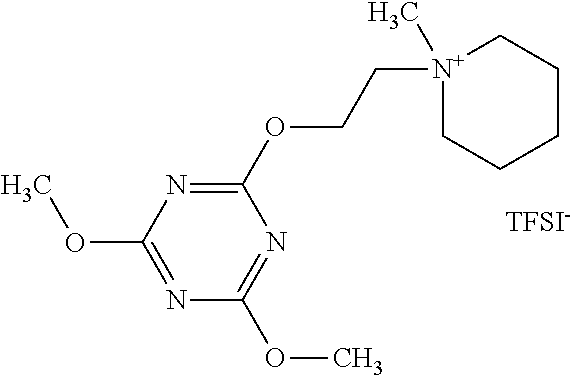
C1(OCC[N+]2(C)CCCCC2)=NC(OC)=NC(OC)=N1.[TFSI-]
